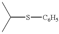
C(S[C6H5])(C)C
